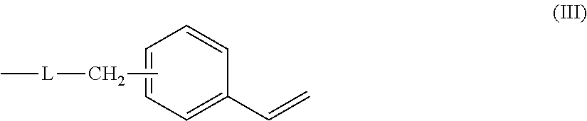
C1=CC=C(C=C)C=C1.[L](CC)C
